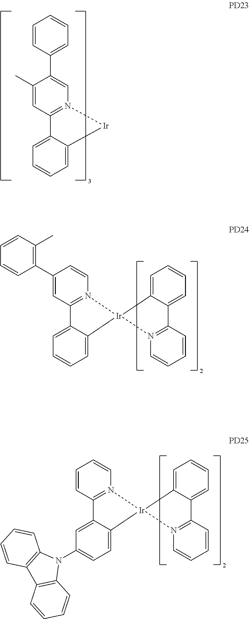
C1=CC=C2C(=C1)C1=N(C=C(C3=CC=CC=C3)C(C)=C1)[Ir]2.C1=CC=C2C(=C1)C1=N(C=CC(C3=C(C)C=CC=C3)=C1)[Ir]21N2=C(C=CC=C2)C2=CC=CC=C12.C1(N2C3=C(C4=C2C=CC=C4)C=CC=C3)=CC=C2C(=C1)C1=N(C=CC=C1)[Ir]21N2=C(C=CC=C2)C2=CC=CC=C12
